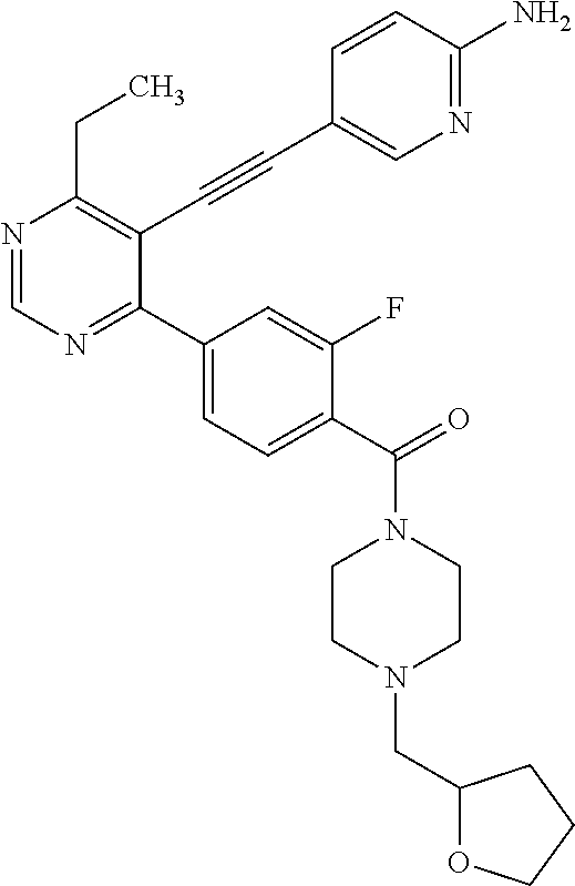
N1=CN=C(C2=CC=C(C(=O)N3CCN(CC4OCCC4)CC3)C(F)=C2)C(C#CC2=CN=C(N)C=C2)=C1CC
